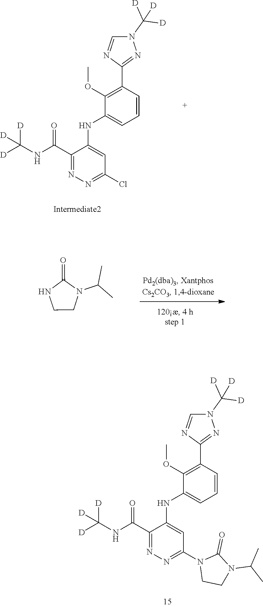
N1(C([D])([D])[D])C=NC(C2=C(OC)C(NC3=CC(Cl)=NN=C3C(NC([D])([D])[D])=O)=CC=C2)=N1.C1CN(C(C)C)C(=O)N1.N1(C([D])([D])[D])C=NC(C2=C(OC)C(NC3=CC(N4CCN(C(C)C)C4=O)=NN=C3C(NC([D])([D])[D])=O)=CC=C2)=N1
